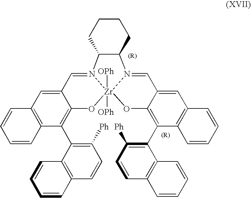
C12=CC3=C(C(C4=C([Ph])C=CC5=C4C=CC=C5)=C1O[Zr]14([OPh])([OPh])N(=C2)C2C(N1=CC1=CC5=C(C=CC=C5)C(C5=C([Ph])C=CC6=C5C=CC=C6)=C1O4)CCCC2)C=CC=C3
